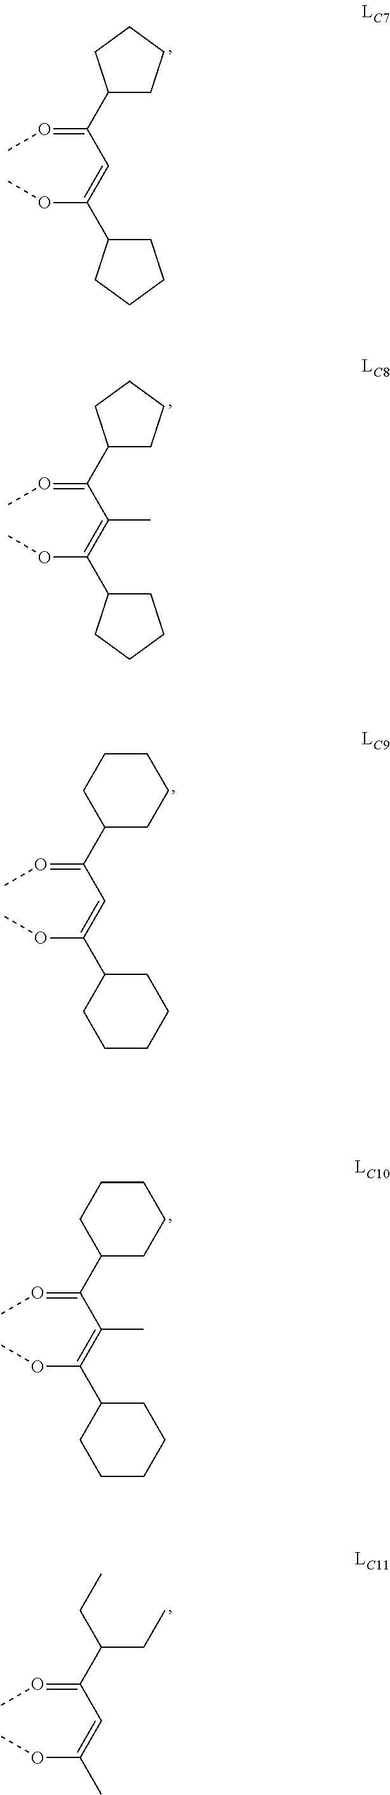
C(=OC)(C=C(OC)C1CCCC1)C1CCCC1.C(=OC)(C(=C(OC)C1CCCC1)C)C1CCCC1.C(=OC)(C=C(OC)C1CCCCC1)C1CCCCC1.C(=OC)(C(=C(OC)C1CCCCC1)C)C1CCCCC1.C(=OC)(C=C(OC)C)C(CC)CC
